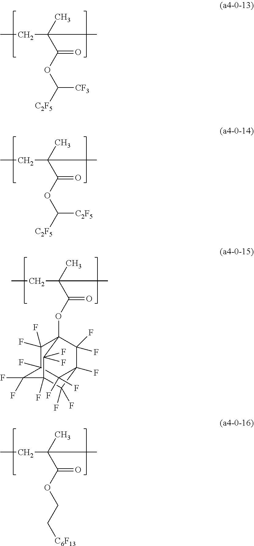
CCC(C(=O)OC([C2F5])[CF3])(C)C.CCC(C(=O)OC([C2F5])[C2F5])(C)C.CCC(C(=O)OC12C(F)(F)C3(F)C(F)(F)C(F)(C1(F)F)C(F)(F)C(F)(C3(F)F)C2(F)F)(C)C.CCC(C(=O)OCC[C6F13])(C)C
